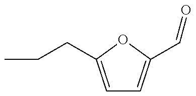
CCCC1=CC=C(C=O)O1
